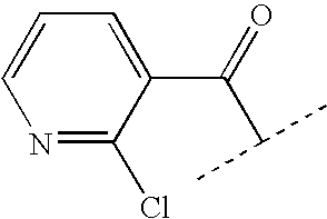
N1=C(Cl)C(C(=O)C(C)C)=CC=C1
